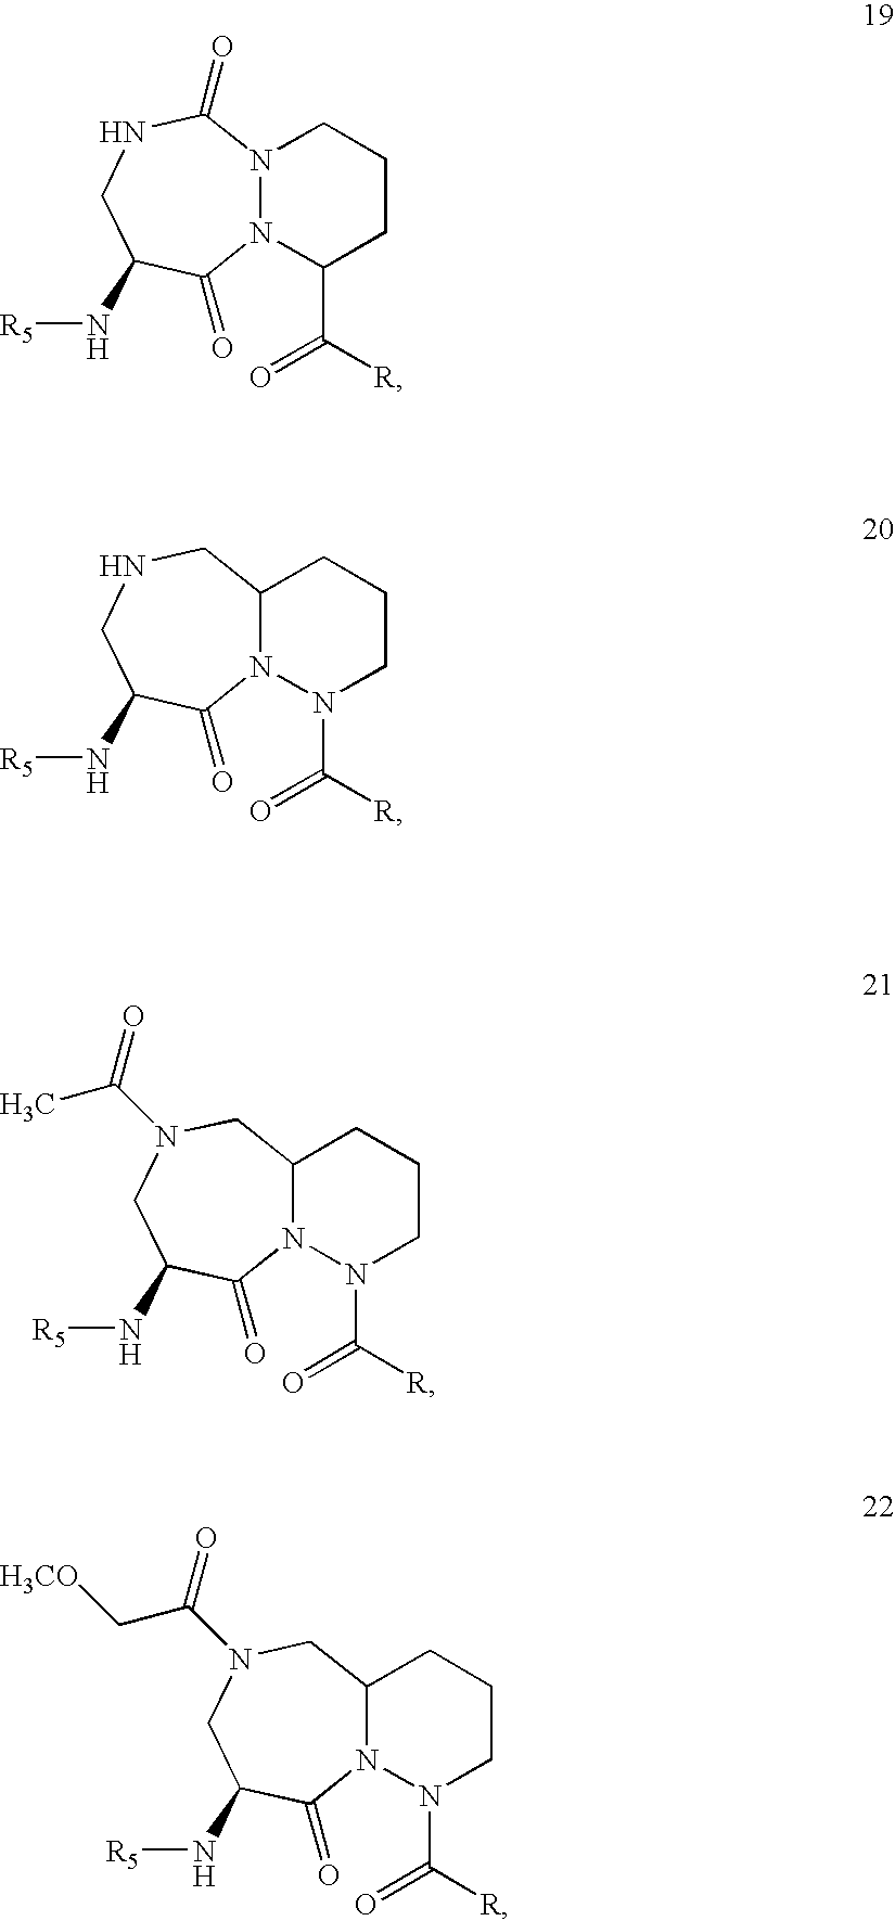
N12N(C(C([R])=O)CCC1)C(=O)C(N[R5])CNC2=O.C12N(N(C([R])=O)CCC1)C(=O)C(N[R5])CNC2.C12N(N(C([R])=O)CCC1)C(=O)C(N[R5])CN(C(C)=O)C2.C12N(N(C([R])=O)CCC1)C(=O)C(N[R5])CN(C(C[H3CO])=O)C2
